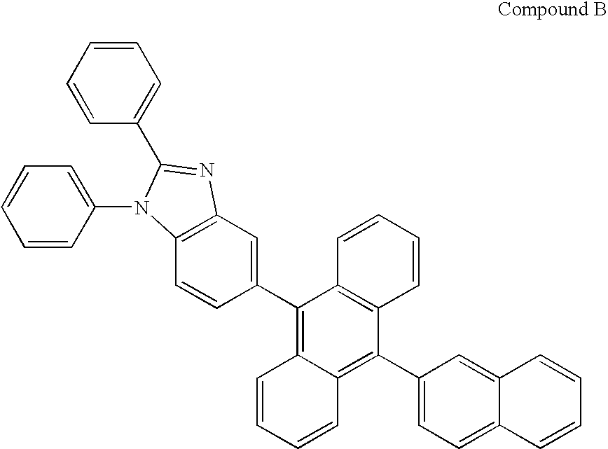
C12=C(C=C(C3=C4C(=C(C5=CC=C6C(=C5)C=CC=C6)C5=C3C=CC=C5)C=CC=C4)C=C1)N=C(C1=CC=CC=C1)N2C1=CC=CC=C1
